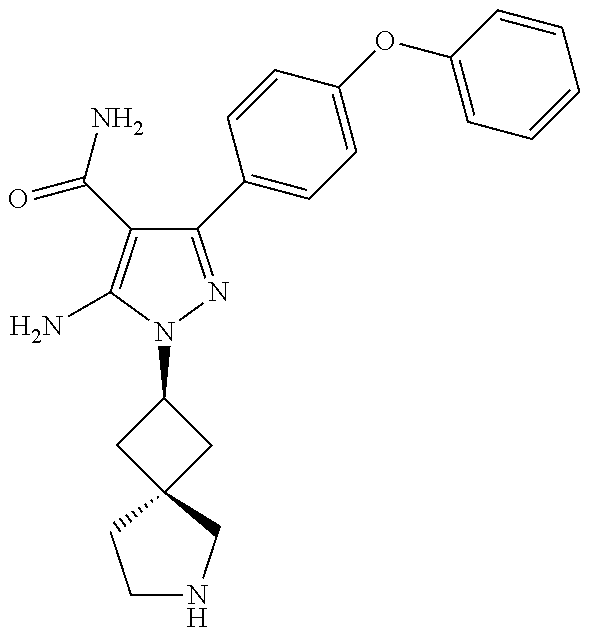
C1(C2=CC=C(OC3=CC=CC=C3)C=C2)=NN(C2CC3(C2)CNCC3)C(N)=C1C(=O)N
